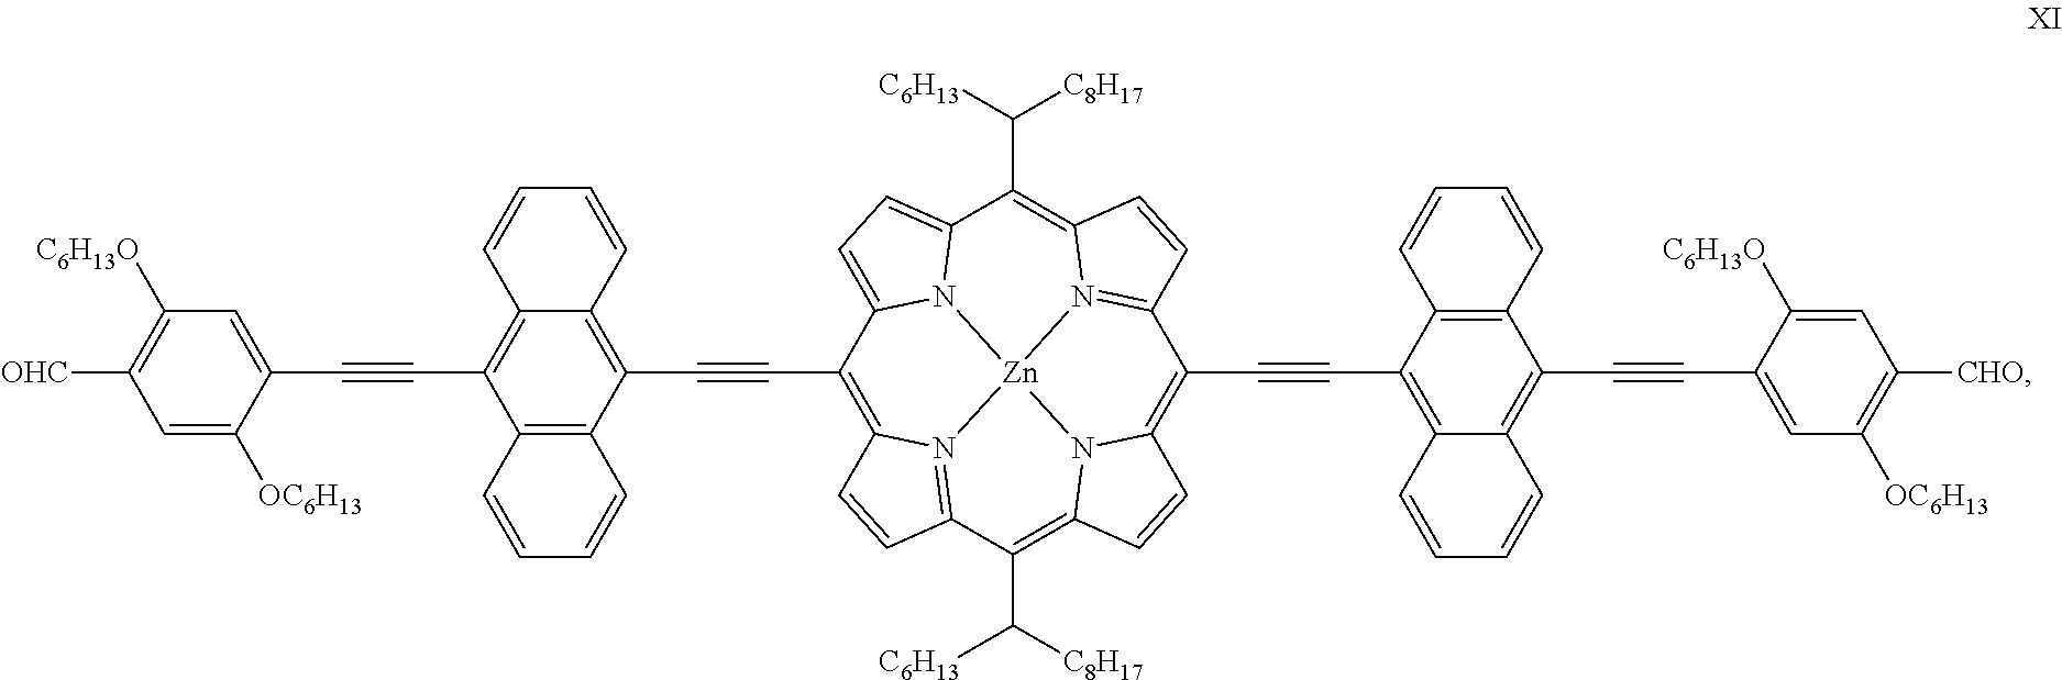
C(#CC1=C2C(=C(C#CC3=C4C=CC5=N4[Zn]46N7C(=CC=C73)C(C([C8H17])[C6H13])=C3N4=C(C=C3)C(C#CC3=C4C(=C(C#CC7=CC([OC6H13])=C([CHO])C=C7[C6H13O])C7=C3C=CC=C7)C=CC=C4)=C3N6C(=C5C([C6H13])[C8H17])C=C3)C3=C1C=CC=C3)C=CC=C2)C1=CC([C6H13O])=C([OHC])C=C1[OC6H13]
